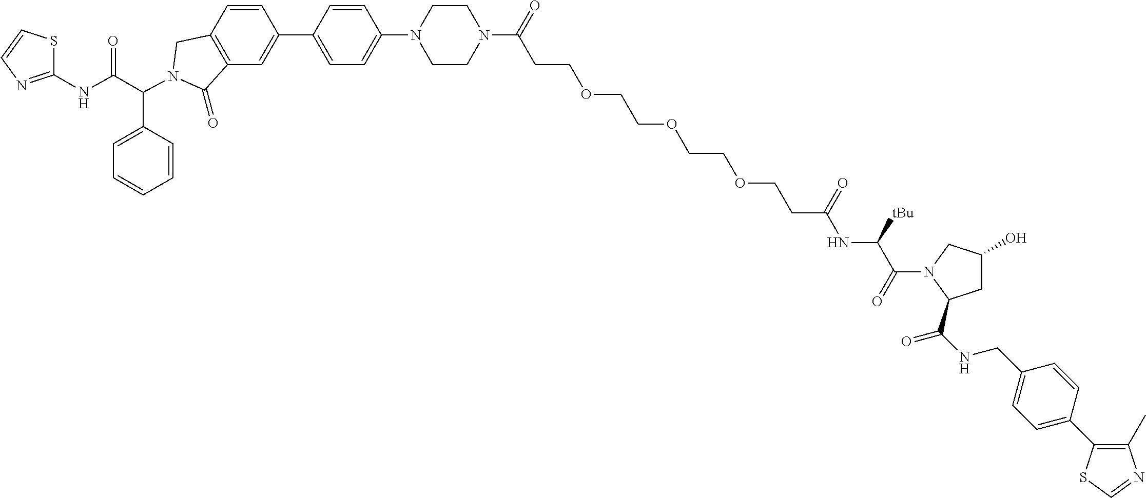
C1(C2=CC3=C(C=C2)CN(C(C2=CC=CC=C2)C(NC2=NC=CS2)=O)C3=O)=CC=C(N2CCN(C(CCOCCOCCOCCC(NC(C(=O)N3C(C(NCC4=CC=C(C5=C(C)N=CS5)C=C4)=O)CC(O)C3)[tBu])=O)=O)CC2)C=C1
